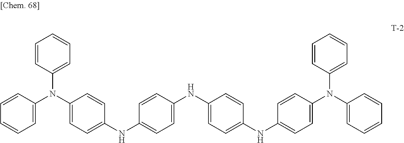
C1=CC(N(C2=CC=C(NC3=CC=C(NC4=CC=C(NC5=CC=C(N(C6=CC=CC=C6)C6=CC=CC=C6)C=C5)C=C4)C=C3)C=C2)C2=CC=CC=C2)=CC=C1
